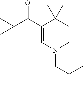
C1(C(C(C)(C)C)=O)=CN(CC(C)C)CCC1(C)C
